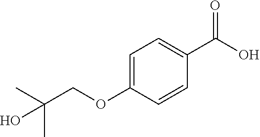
C1(OCC(C)(C)O)=CC=C(C(O)=O)C=C1
